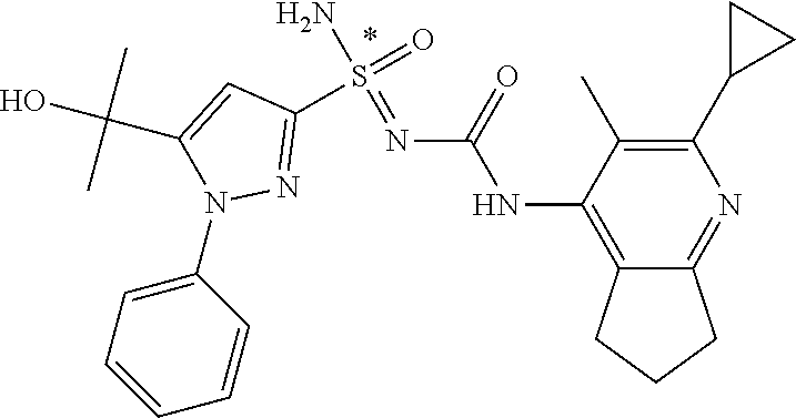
C1(S(=O)(N)=NC(NC2=C3C(=NC(C4CC4)=C2C)CCC3)=O)=NN(C2=CC=CC=C2)C(C(O)(C)C)=C1
